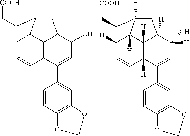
C12C=CC3C(C4=CC5=C(C=C4)OCO5)=CC(O)C4CC(C1C[COOH])C2C34.C12([H])C=CC3([H])C(C4=CC5=C(C=C4)OCO5)=CC(O)([H])C4([H])CC([H])(C1C[COOH])C2([H])C34[H]
